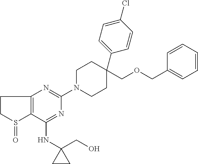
C1(NC2(CO)CC2)=NC(N2CCC(COCC3=CC=CC=C3)(C3=CC=C(Cl)C=C3)CC2)=NC2=C1S(=O)CC2
